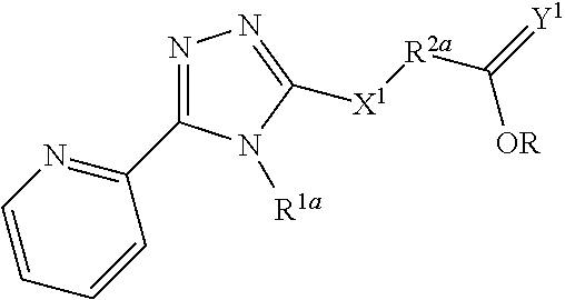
[X1]([R2a]C(=[Y1])[OR])C1=NN=C(C2=NC=CC=C2)N1[R1a]
